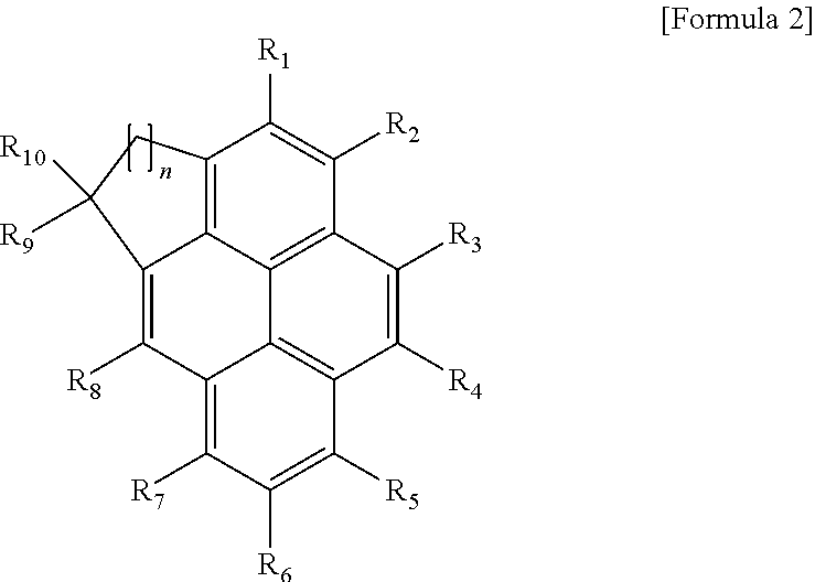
C12=C3C4=C(C([R2])=C1[R1])C([R3])=C([R4])C1=C4C(=C([R7])C([R6])=C1[R5])C([R8])=C3C([R10])([R9])C2
